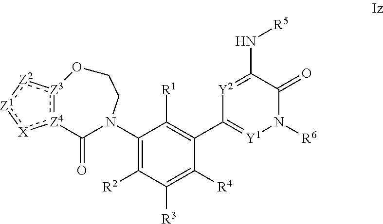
N1(C2=C([R2])C([R3])=C([R4])C(C3=[Y1]N([R6])C(=O)C(N[R5])=[Y2]3)=C2[R1])C(=O)[Z4]2:[Z3](:[Z2]:[Z1]:[X]:2)OCC1
